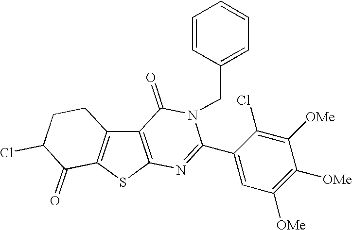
C12=C(SC3=C1CCC(Cl)C3=O)N=C(C1=CC([OMe])=C([OMe])C([OMe])=C1Cl)N(CC1=CC=CC=C1)C2=O
